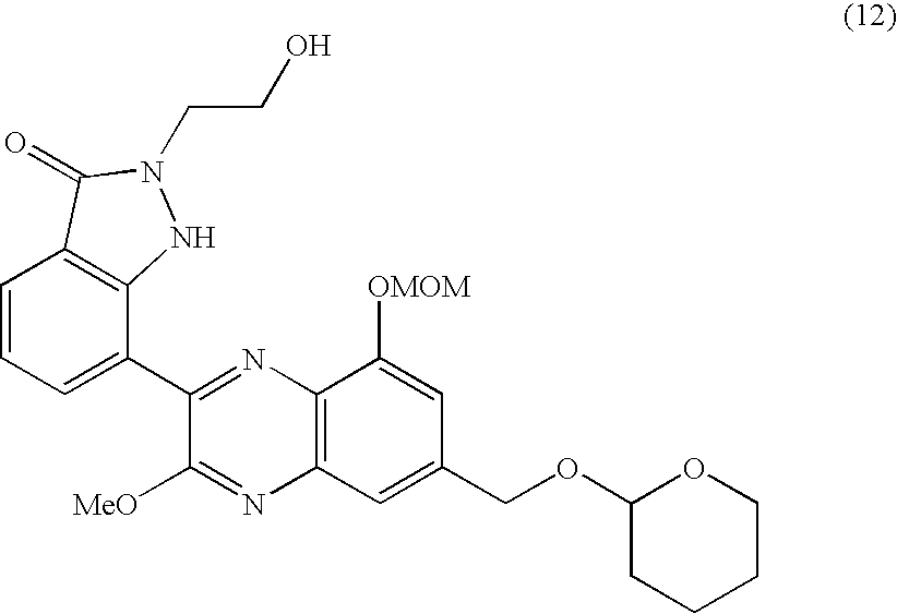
C1=CC=C(C2=NC3=C(N=C2[MeO])C=C(COC2CCCCO2)C=C3[OMOM])C2=C1C(=O)N(CCO)N2
